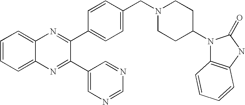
C1=CC=C2C(=C1)N=C(C1=CC=C(CN3CCC(N4C5=C(NC4=O)C=CC=C5)CC3)C=C1)C(C1=CN=CN=C1)=N2
